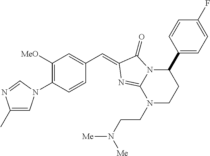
C1([MeO])=C(N2C=C(C)N=C2)C=CC(C=C2C(=O)N3C(C4=CC=C(F)C=C4)CCN(CCN([Me])[Me])C3=N2)=C1
